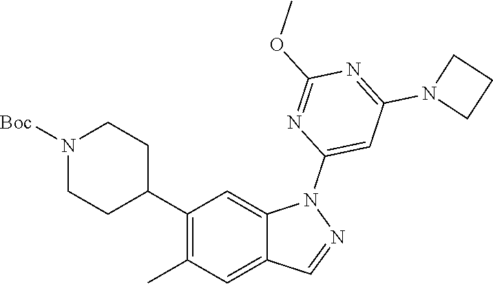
C1(C2CCN([Boc])CC2)=C(C)C=C2C(=C1)N(C1=CC(N3CCC3)=NC(OC)=N1)N=C2
